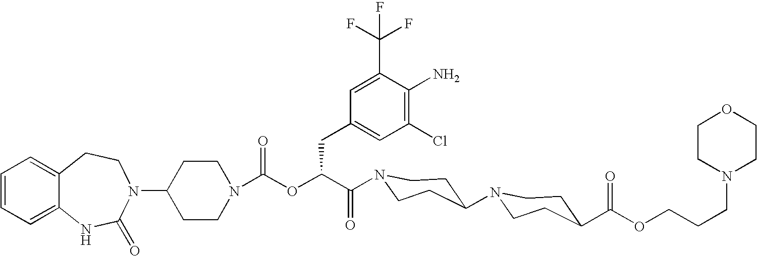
C1(N2C(=O)NC3=CC=CC=C3CC2)CCN(C(OC(C(=O)N2CCC(N3CCC(C(OCCCN4CCOCC4)=O)CC3)CC2)CC2=CC(Cl)=C(N)C(C(F)(F)F)=C2)=O)CC1
